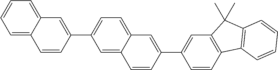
C1=C2C(=CC=C1)C=C(C1=CC=C3C(=C1)C=CC(C1=CC4=C(C=C1)C1=C(C4(C)C)C=CC=C1)=C3)C=C2
